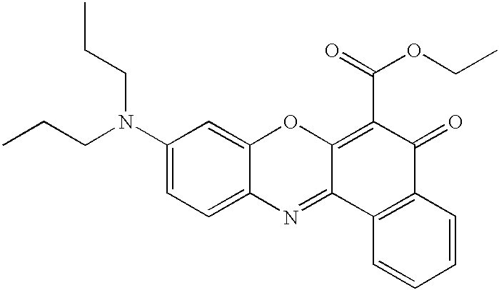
C1(N(CCC)CCC)=CC=C2C(=C1)OC1=C(C(=O)OCC)C(=O)C3=C(C1=N2)C=CC=C3
